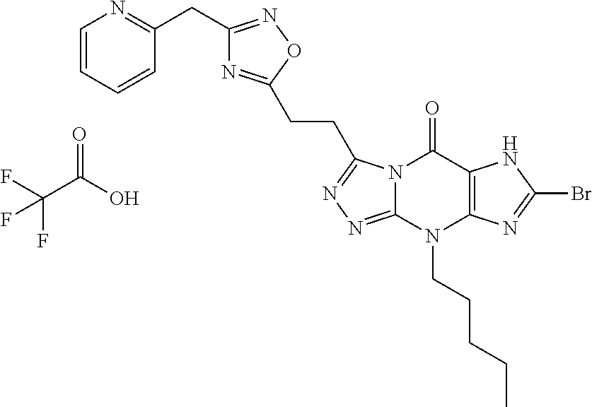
C1=CC=CC(CC2=NOC(CCC3=NN=C4N3C(=O)C3=C(N4CCCCC)N=C(Br)N3)=N2)=N1.O=C(O)C(F)(F)F
